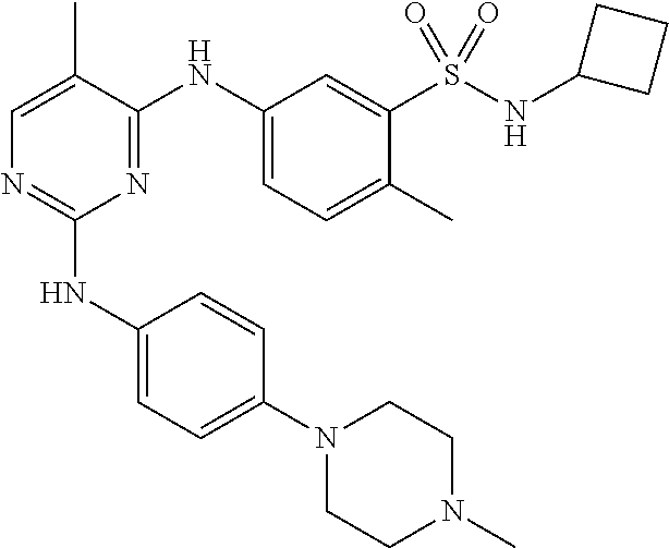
C1(NC2=CC=C(N3CCN(C)CC3)C=C2)=NC=C(C)C(NC2=CC=C(C)C(S(NC3CCC3)(=O)=O)=C2)=N1
